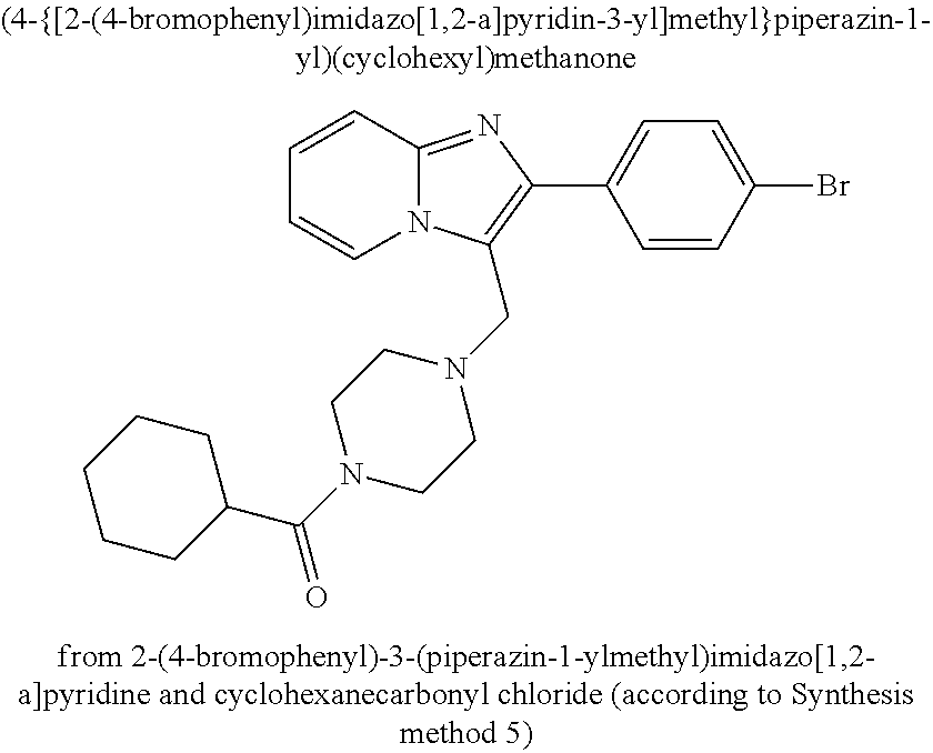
C1=CC2=NC(C3=CC=C(Br)C=C3)=C(CN3CCN(C(C4CCCCC4)=O)CC3)N2C=C1
